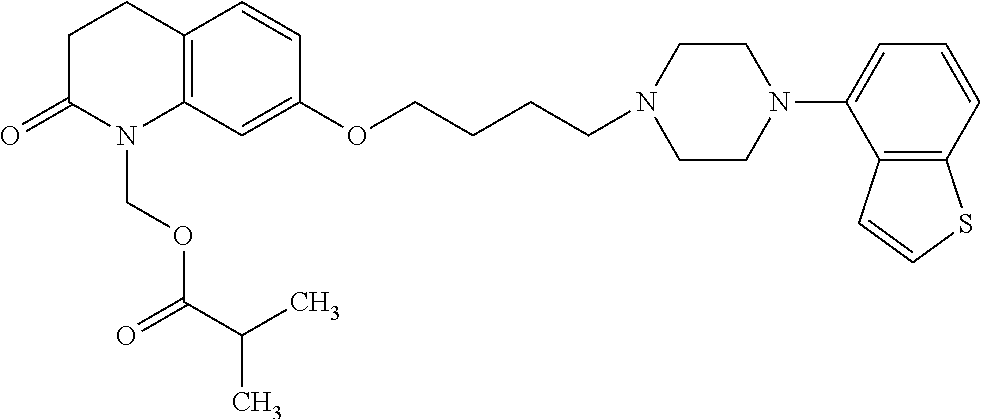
C12=C(C=C(OCCCCN3CCN(C4=CC=CC5=C4C=CS5)CC3)C=C1)N(COC(C(C)C)=O)C(=O)CC2
